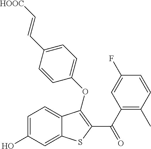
C1=C(O)C=C2C(=C1)C(OC1=CC=C(C=C[HOOC])C=C1)=C(C(C1=C(C)C=CC(F)=C1)=O)S2
